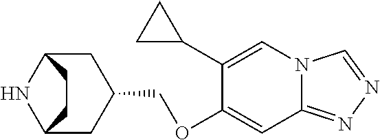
C1(C2CC2)=CN2C(=NN=C2)C=C1OCC1CC2NC(C1)CC2
